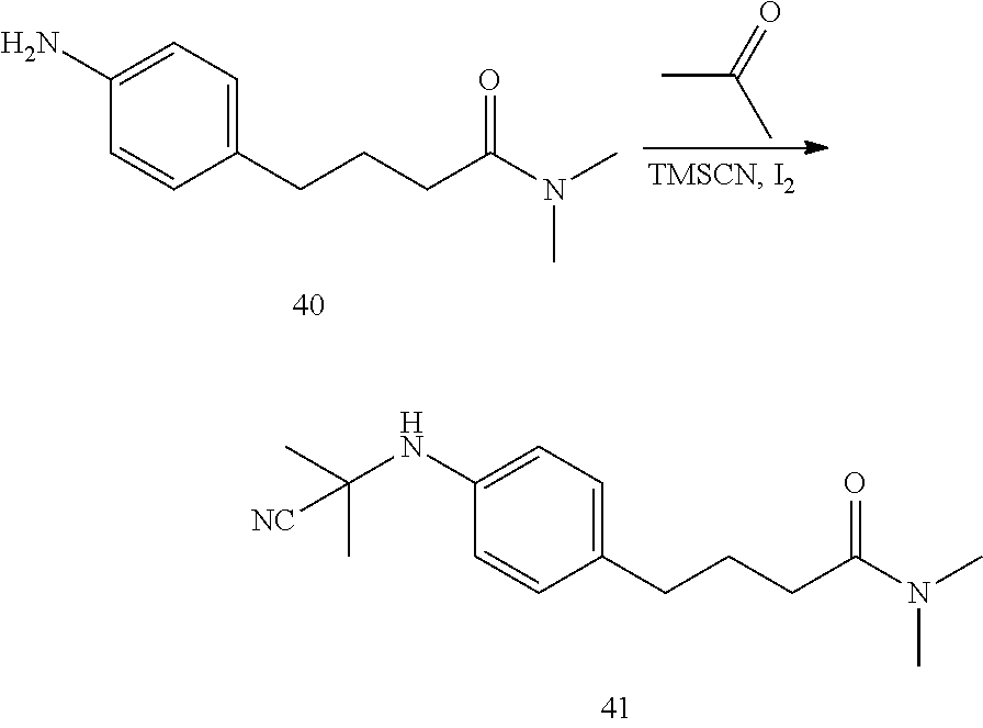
C1(CCCC(N(C)C)=O)=CC=C(N)C=C1.CC(=O)C.C1(CCCC(N(C)C)=O)=CC=C(NC(C)(C)[NC])C=C1
